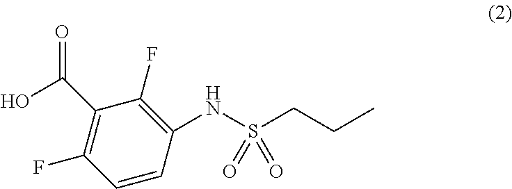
C(C1=C(F)C=CC(NS(CCC)(=O)=O)=C1F)(=O)O
